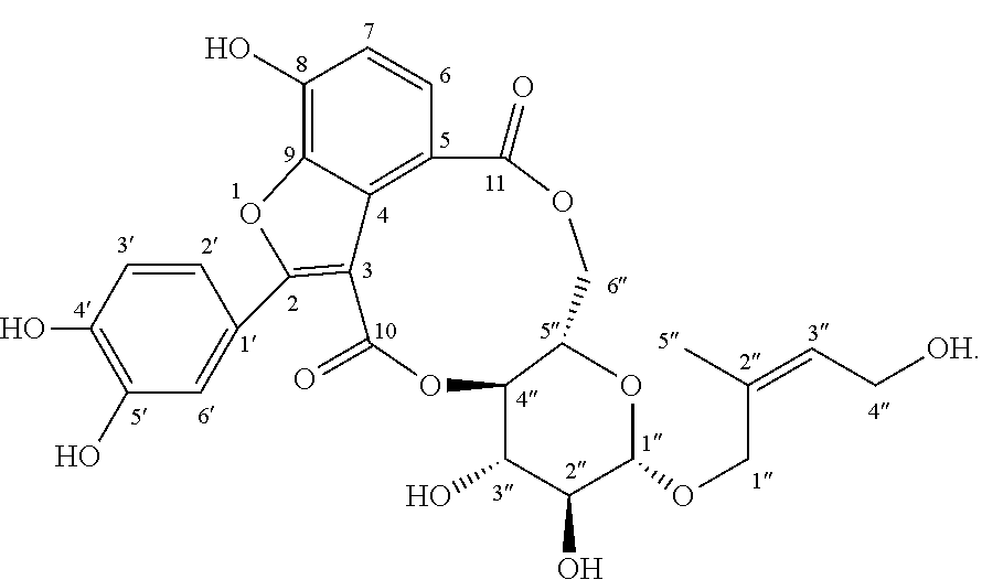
O1C(=O)C2=C(C3=CC(O)=C(O)C=C3)OC3=C(O)C=CC(=C23)C(=O)OCC2C1C(O)C(O)C(OCC(=CC[OH])C)O2
